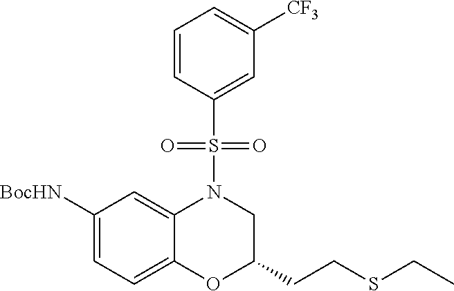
C1([BocHN])=CC=C2C(=C1)N(S(C1=CC([CF3])=CC=C1)(=O)=O)CC(CCSCC)O2
